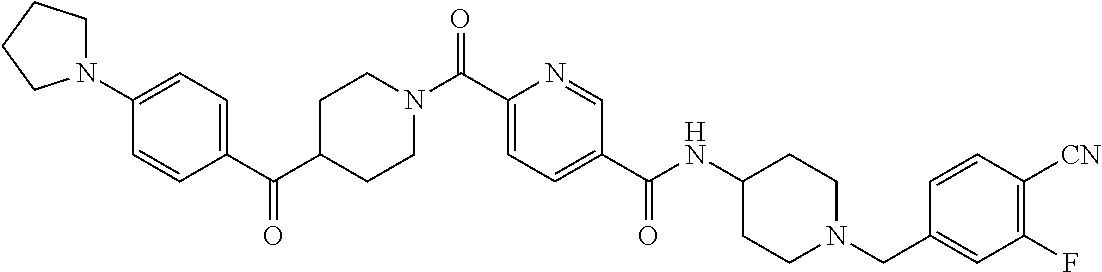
C1CN(C(C2=CC=C(C(=O)NC3CCN(CC4=CC(F)=C([CN])C=C4)CC3)C=N2)=O)CCC1C(C1=CC=C(N2CCCC2)C=C1)=O
